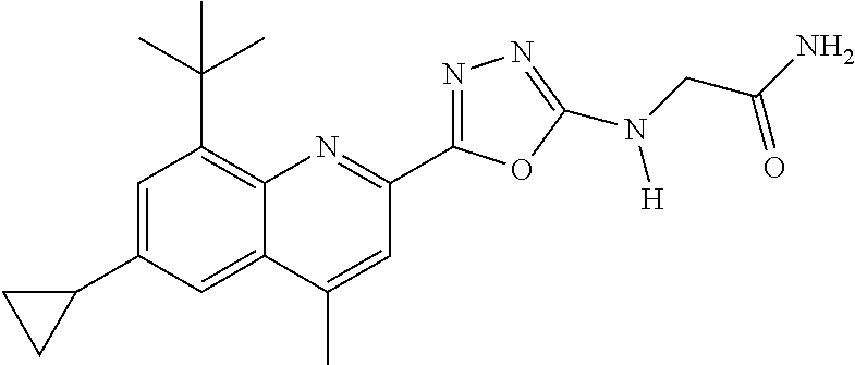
C1=C(C2CC2)C=C2C(=C1C(C)(C)C)N=C(C1=NN=C(N([H])CC(=O)N)O1)C=C2C
